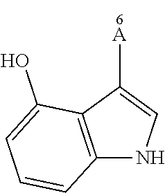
C12=C(NC=C1[A])C=CC=C2O
